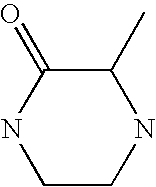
N1CCNC(C)C1=O
